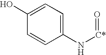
C1(O)=CC=C(N[C*]=O)C=C1
